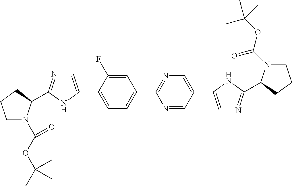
C1=C(F)C(C2=CN=C(C3N(C(=O)OC(C)(C)C)CCC3)N2)=CC=C1C1=NC=C(C2=CN=C(C3N(C(OC(C)(C)C)=O)CCC3)N2)C=N1
